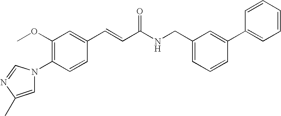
C1(OC)=C(N2C=C(C)N=C2)C=CC(C=CC(NCC2=CC=CC(C3=CC=CC=C3)=C2)=O)=C1
